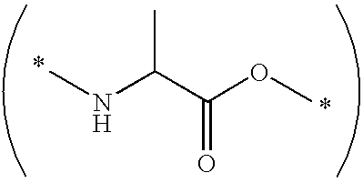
CNC(C(OC)=O)C
